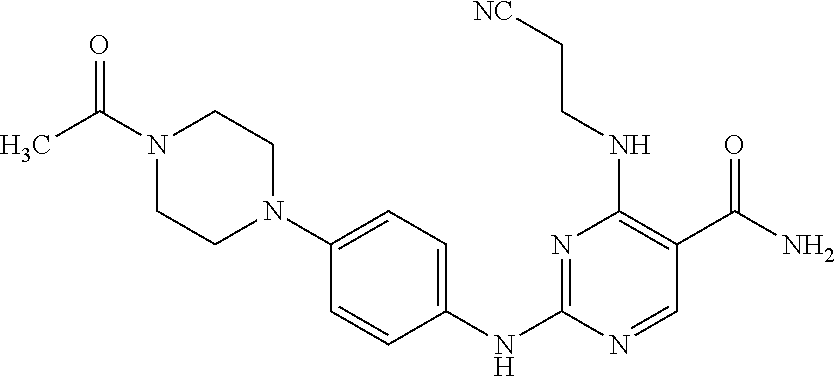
C1=CC(NC2=NC(NCC[NC])=C(C(N)=O)C=N2)=CC=C1N1CCN(C(=O)C)CC1
